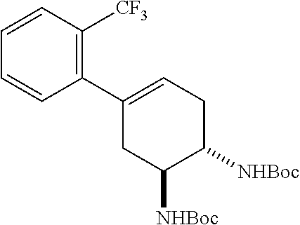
C1=CC([CF3])=C(C2=CCC([NHBoc])C([NHBoc])C2)C=C1
